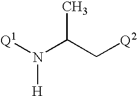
[Q1]N(C(C[Q2])C)[H]
